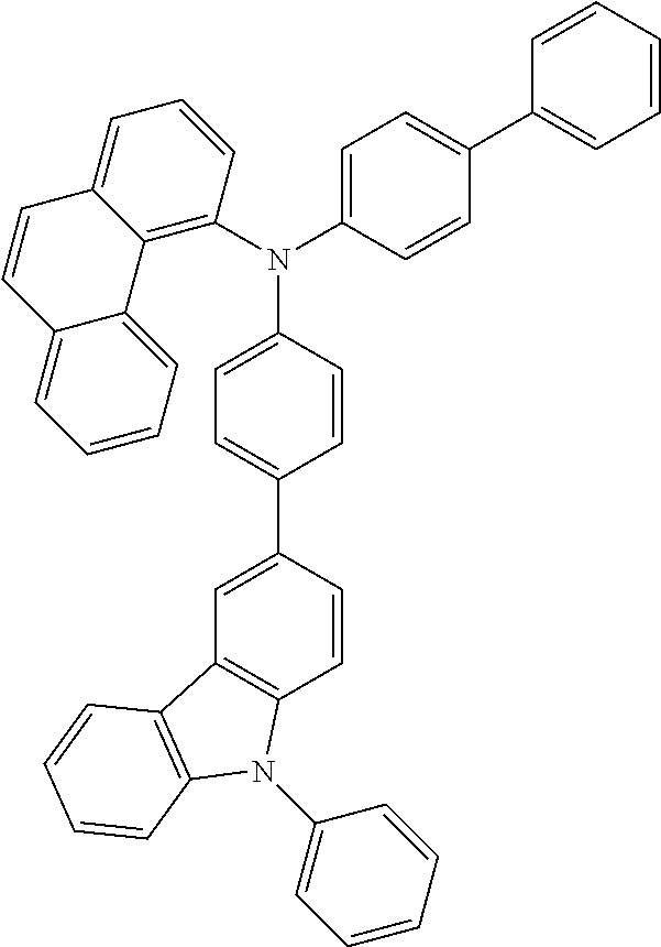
C1=C(N(C2=C3C(=CC=C2)C=CC2=CC=CC=C32)C2=CC=C(C3=CC=CC=C3)C=C2)C=CC(C2=CC3=C(C=C2)N(C2=CC=CC=C2)C2=C3C=CC=C2)=C1
